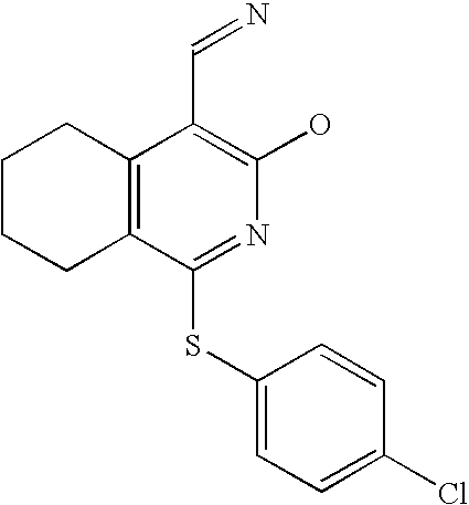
C1CCC2=C(C1)C(C=N)=C(O)N=C2SC1=CC=C(Cl)C=C1
